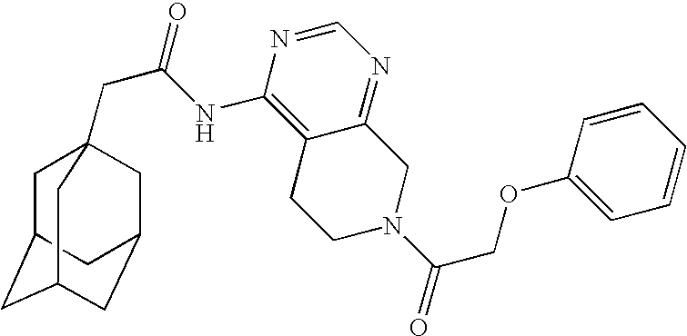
C1C2CC3CC(CC1(CC(=O)NC1=C4C(=NC=N1)CN(C(COC1=CC=CC=C1)=O)CC4)C3)C2
